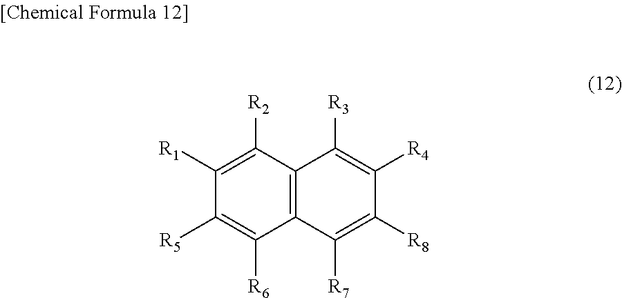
C12=C(C([R7])=C([R8])C([R4])=C1[R3])C([R6])=C([R5])C([R1])=C2[R2]
